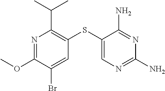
N1=C(OC)C(Br)=CC(SC2=CN=C(N)N=C2N)=C1C(C)C
